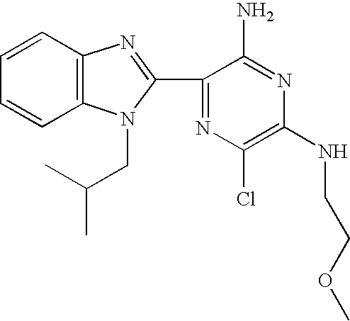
C1=CC2=C(C=C1)N(CC(C)C)C(C1=NC(Cl)=C(NCCOC)N=C1N)=N2
